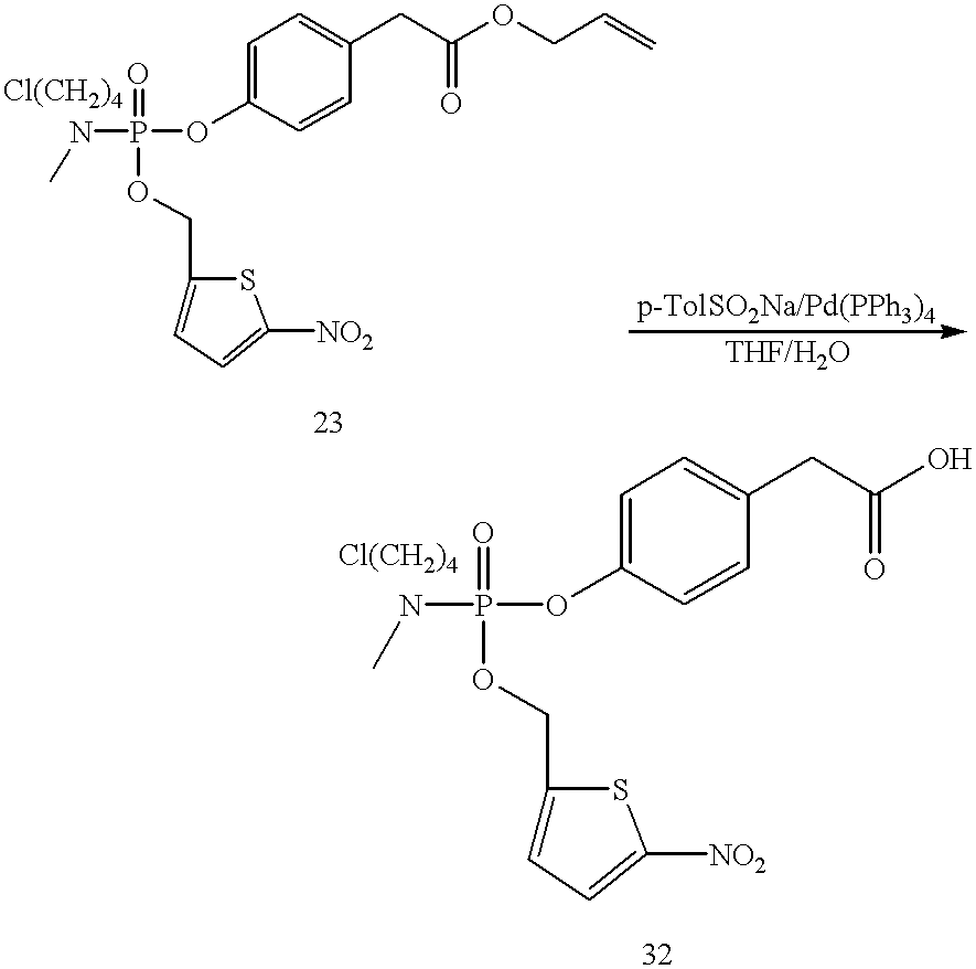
CNP(OC1=CC=C(CC(OCC=C)=O)C=C1)(=O)OCC1=CC=C([NO2])S1.CNP(OC1=CC=C(CC(=O)O)C=C1)(=O)OCC1=CC=C([NO2])S1
